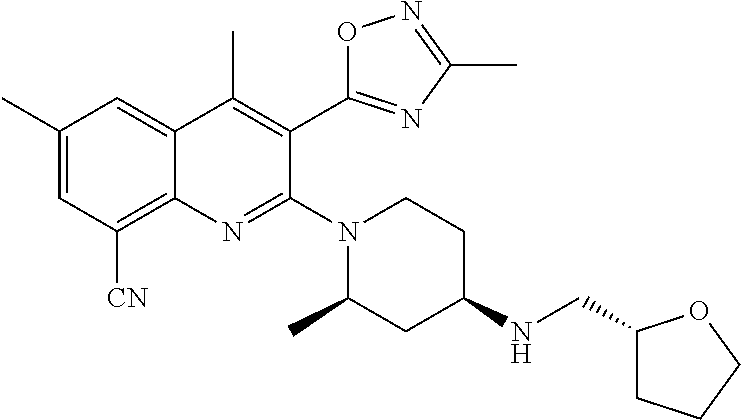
C1(C)=CC([CN])=C2C(=C1)C(C)=C(C1=NC(C)=NO1)C(N1CCC(NCC3CCCO3)CC1C)=N2
